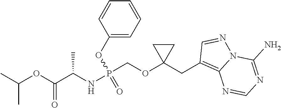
P(COC1(CC2=C3N(N=C2)C(N)=NC=N3)CC1)(NC(C(OC(C)C)=O)C)(OC1=CC=CC=C1)=O
